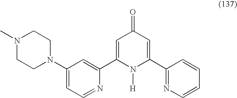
C1(N2CCN(C)CC2)=CC=NC(C2=CC(=O)C=C(C3=NC=CC=C3)N2[H])=C1
